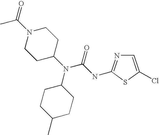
C1CC(N(C(NC2=NC=C(Cl)S2)=O)C2CCC(C)CC2)CCN1C(C)=O
